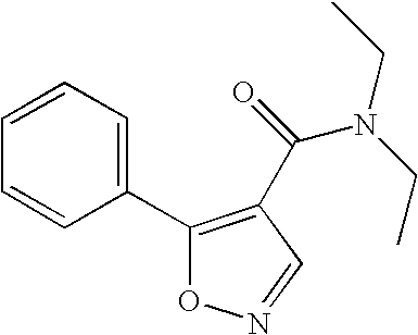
C1(C2=CC=CC=C2)=C(C(N(CC)CC)=O)C=NO1
